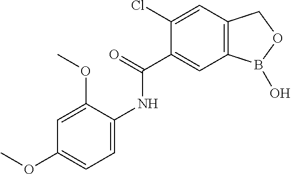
C1(Cl)=CC2=C(C=C1C(=O)NC1=CC=C(OC)C=C1OC)B(O)OC2
